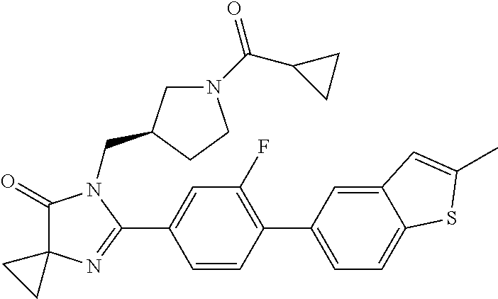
C1(=O)C2(N=C(C3=CC(F)=C(C4=CC=C5C(=C4)C=C(C)S5)C=C3)N1CC1CN(C(C3CC3)=O)CC1)CC2
